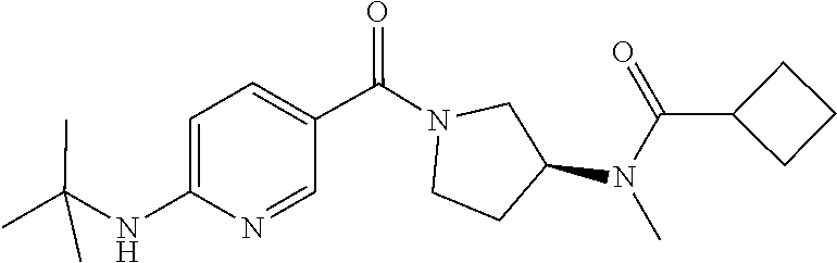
CC(C)(NC1=CC=C(C(=O)N2CCC(N(C)C(C3CCC3)=O)C2)C=N1)C
